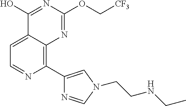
C1=C2C(=C(C3=CN(CCNCC)C=N3)N=C1)N=C(OC[CF3])N=C2O
